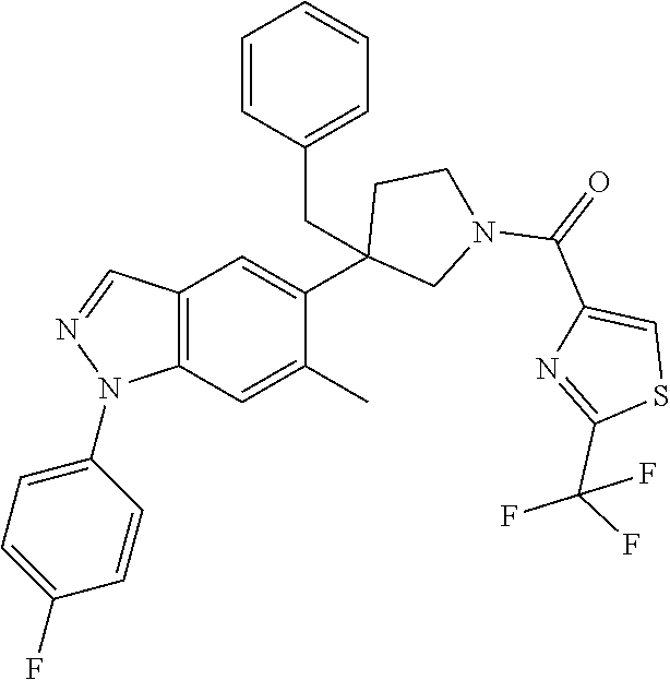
C12=C(C=C(C)C(C3(CC4=CC=CC=C4)CN(C(=O)C4=CSC(C(F)(F)F)=N4)CC3)=C1)N(C1=CC=C(F)C=C1)N=C2
